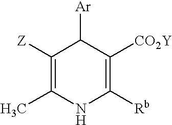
C1([Z])=C(C)NC([Rb])=C([CO2Y])C1[Ar]
